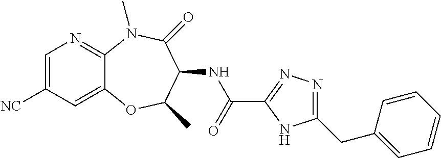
C1=C([NC])C=C2C(=N1)N(C)C(=O)C(NC(C1=NN=C(CC3=CC=CC=C3)N1)=O)C(C)O2
